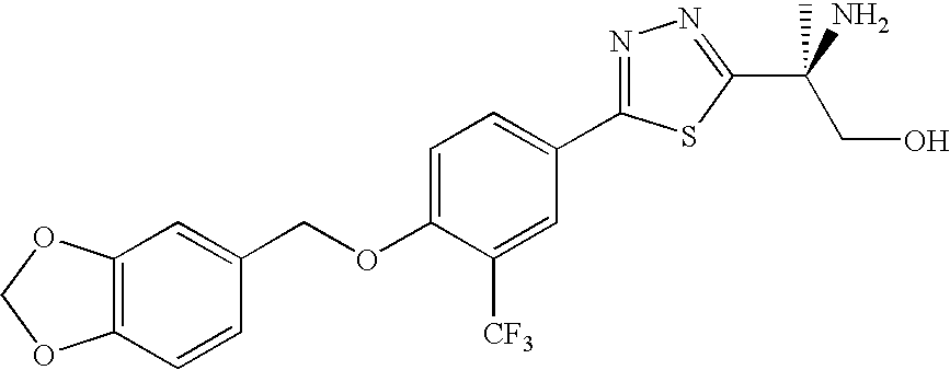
N1=C(C2=CC=C(OCC3=CC4=C(C=C3)OCO4)C([CF3])=C2)SC(C(CO)(N)C)=N1
